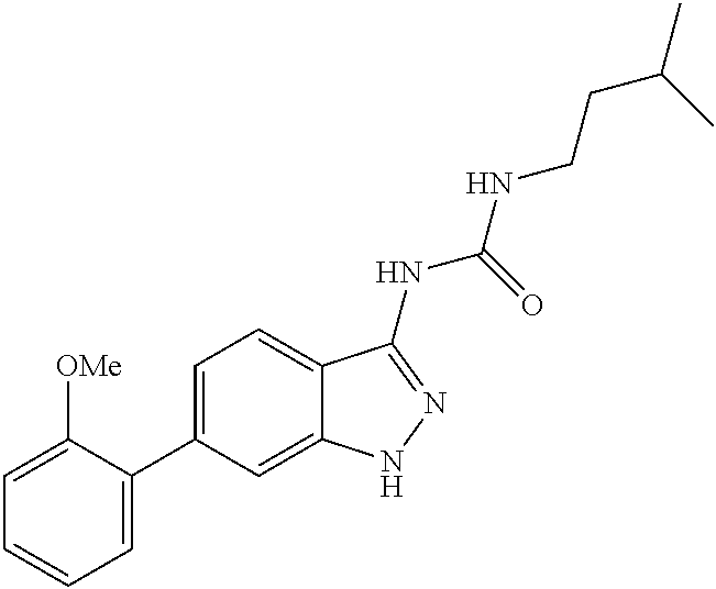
C1=C([OMe])C(C2=CC=C3C(=C2)NN=C3NC(NCCC(C)C)=O)=CC=C1
